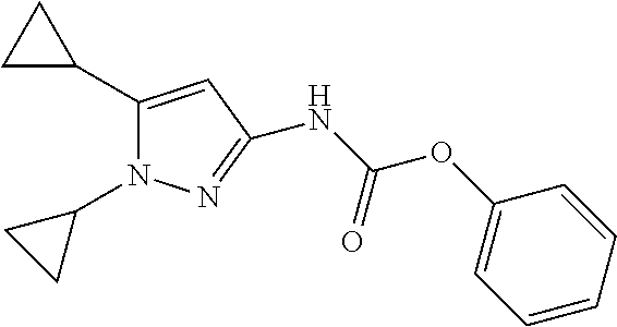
C1(C2CC2)=CC(NC(OC2=CC=CC=C2)=O)=NN1C1CC1
